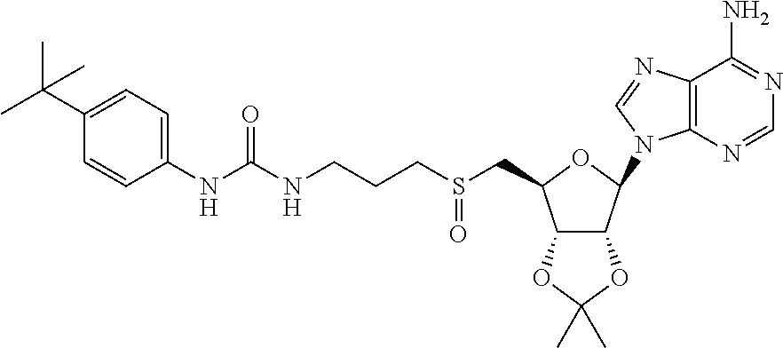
S(CC1C2C(C(N3C4=C(C(N)=NC=N4)N=C3)O1)OC(C)(C)O2)(CCCNC(NC1=CC=C(C(C)(C)C)C=C1)=O)=O
